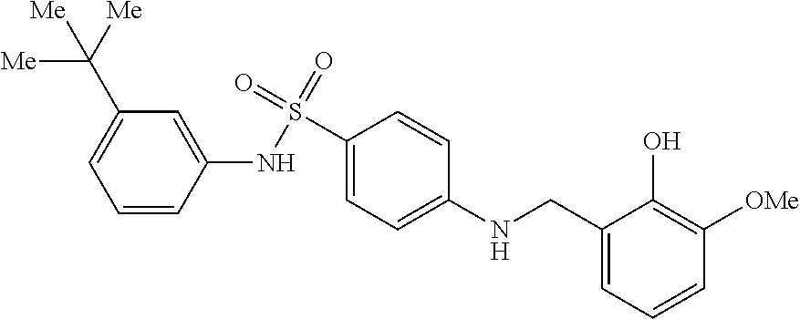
C1=CC(NS(=O)(=O)C2=CC=C(NCC3=CC=CC([OMe])=C3O)C=C2)=CC(C([Me])([Me])[Me])=C1
